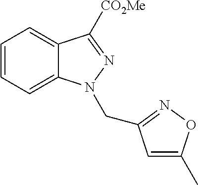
C1=CC=C2C(=C1)C([CO2Me])=NN2CC1=NOC(C)=C1
